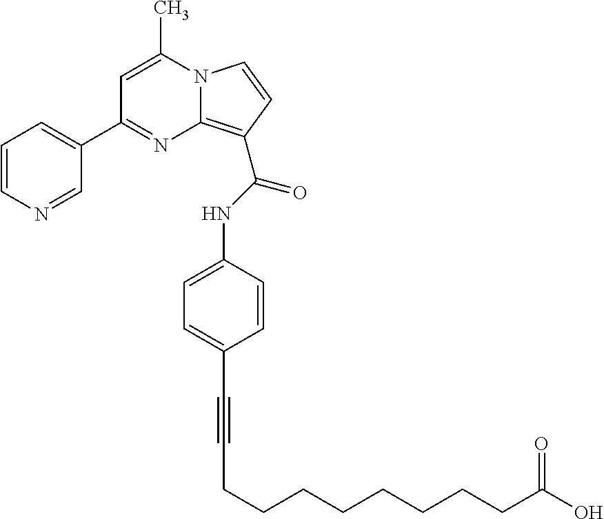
C(C1=CC=C(NC(=O)C2=C3N(C=C2)C(C)=CC(C2=CC=CN=C2)=N3)C=C1)#CCCCCCCCCC(O)=O
